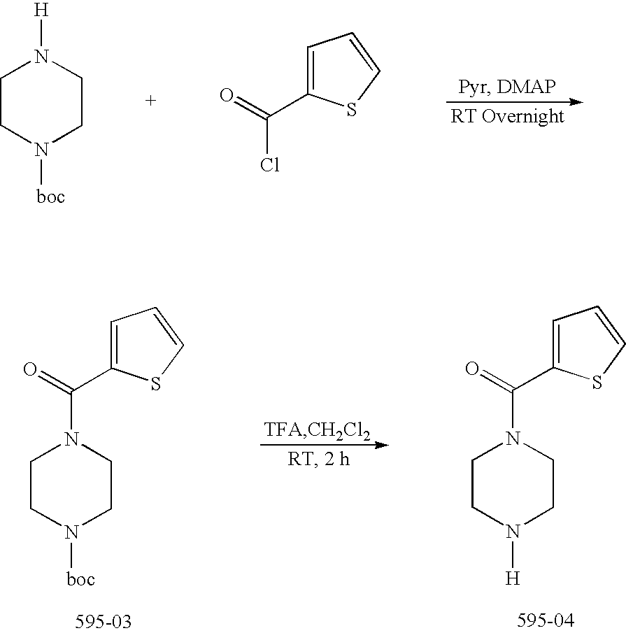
C1CN([boc])CCN1[H].C1=C(C(Cl)=O)SC=C1.C1CN([boc])CCN1C(=O)C1=CC=CS1.C1CN([H])CCN1C(=O)C1=CC=CS1
